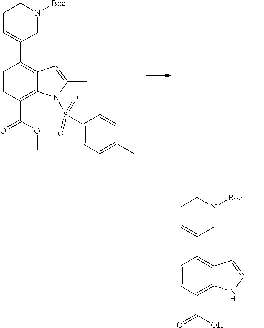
C1=CC(C(=O)OC)=C2C(=C1C1=CCCN([Boc])C1)C=C(C)N2S(C1=CC=C(C)C=C1)(=O)=O.C1=CC(C(=O)O)=C2C(=C1C1=CCCN([Boc])C1)C=C(C)N2
